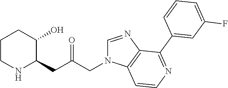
C1CNC(CC(CN2C=NC3=C2C=CN=C3C2=CC(F)=CC=C2)=O)C(O)C1
